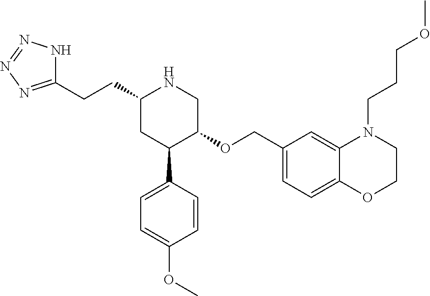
C1(CCC2=NN=NN2)CC(C2=CC=C(OC)C=C2)C(OCC2=CC=C3C(=C2)N(CCCOC)CCO3)CN1
